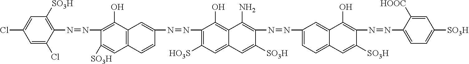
C1=C(Cl)C(N=NC2=C(O)C3=C(C=C2[SO3H])C=CC(N=NC2=C([HO3S])C=C4C(=C2O)C(N)=C(N=NC2=CC=C5C(=C2)C(O)=C(N=NC2=CC=C([SO3H])C=C2[HOOC])C([SO3H])=C5)C([SO3H])=C4)=C3)=C([SO3H])C=C1Cl
